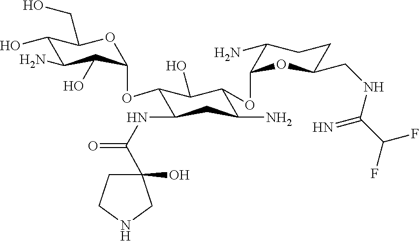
C1(O)C(N)C(O)C(OC2C(NC(=O)C3(O)CCNC3)CC(N)C(OC3OC(CNC(C(F)F)=N)CCC3N)C2O)OC1CO
